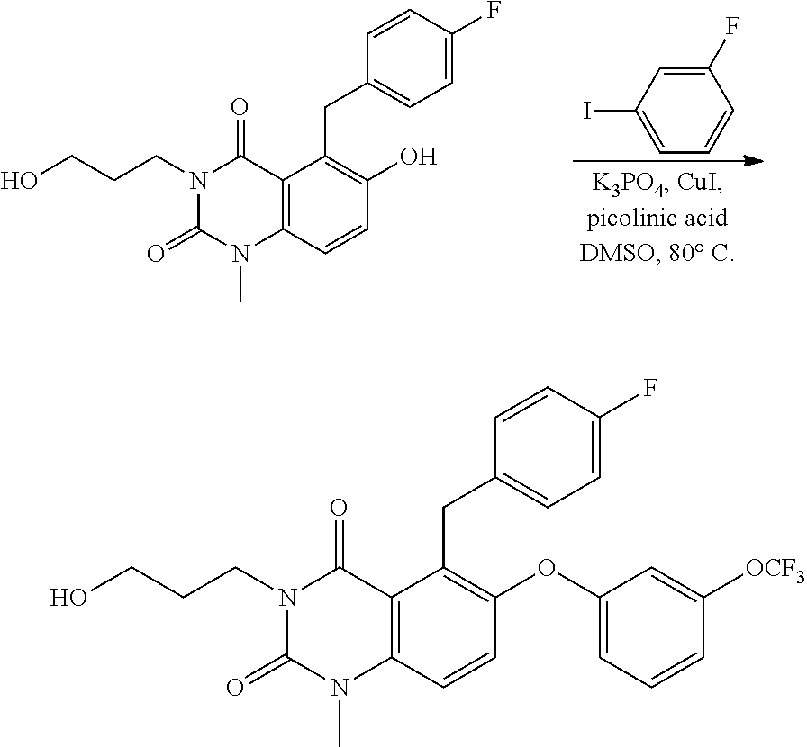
C1(F)=CC(I)=CC=C1.C12=C(C=CC(O)=C1CC1=CC=C(F)C=C1)N(C)C(=O)N(CCCO)C2=O.C12=C(C=CC(OC3=CC=CC([OCF3])=C3)=C1CC1=CC=C(F)C=C1)N(C)C(=O)N(CCCO)C2=O
